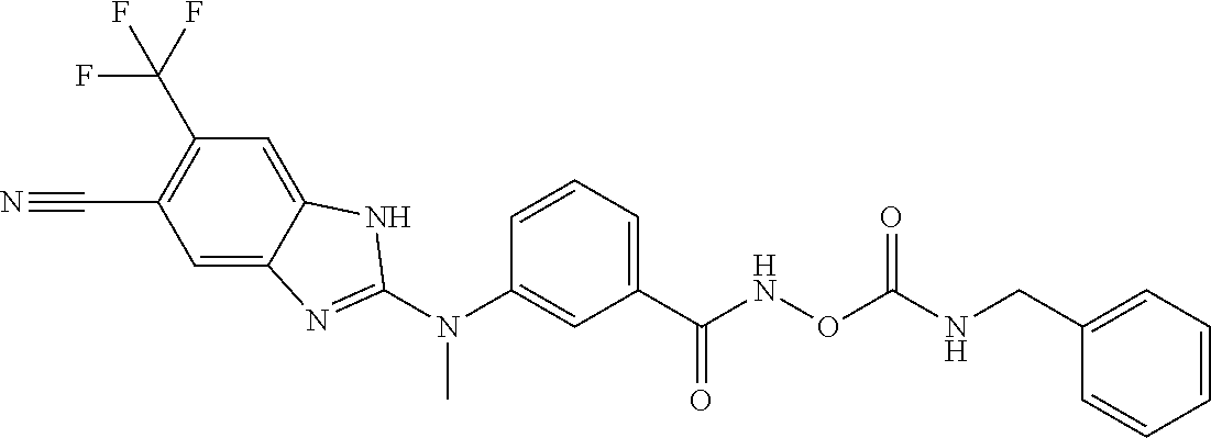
C(C1=C(C(F)(F)F)C=C2C(=C1)N=C(N(C1=CC(C(NOC(NCC3=CC=CC=C3)=O)=O)=CC=C1)C)N2)#N
